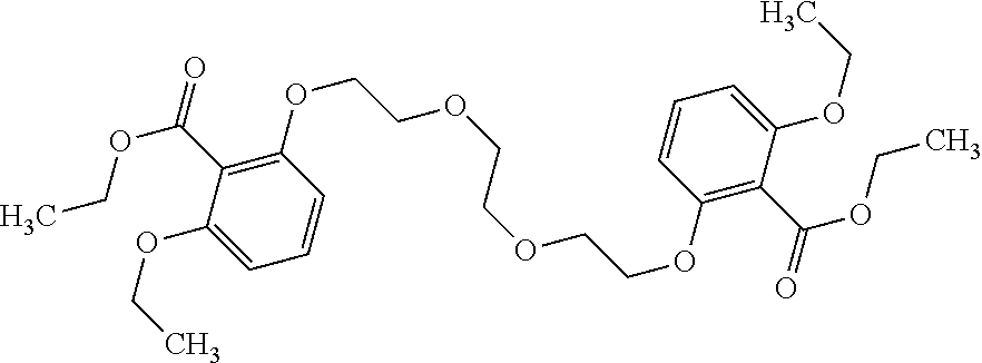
C1(OCCOCCOCCOC2=C(C(OCC)=O)C(OCC)=CC=C2)=C(C(OCC)=O)C(OCC)=CC=C1
